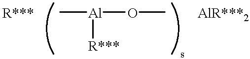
C[Al](OC)[R***].[AlR***2].[R***]
